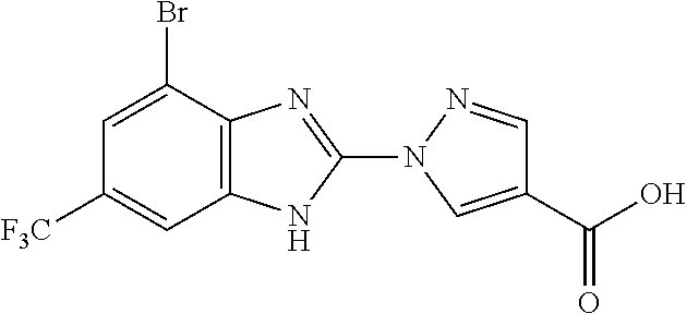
C12=C(N=C(N3C=C(C(O)=O)C=N3)N1)C(Br)=CC([F3C])=C2
